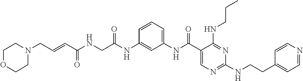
C1(NC(C2=CN=C(NCCC3=CC=NC=C3)N=C2NCCC)=O)=CC=CC(NC(CNC(C=CCN2CCOCC2)=O)=O)=C1
